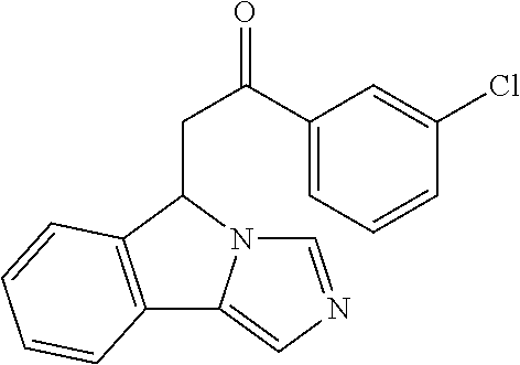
C12=C(C(CC(=O)C3=CC=CC(Cl)=C3)N3C1=CN=C3)C=CC=C2
